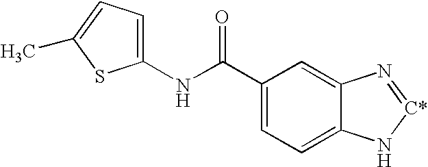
C1(C(NC2=CC=C(C)S2)=O)=CC=C2C(=C1)N=[C*]N2
